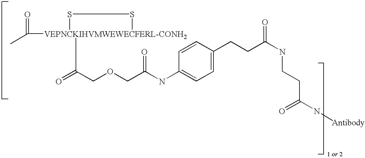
CC([VEPNCKIHVMWEWECFERL-CONH2]1(C(=O)COCC(NC2=CC=C(CCC(NCCC(N[Antibody])=O)=O)C=C2)=O)SS1)=O
